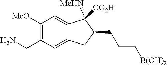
C1([MeO])=C(CN)C=C2C(=C1)C([MeHN])([CO2H])C(CCC[B(OH)2])C2
